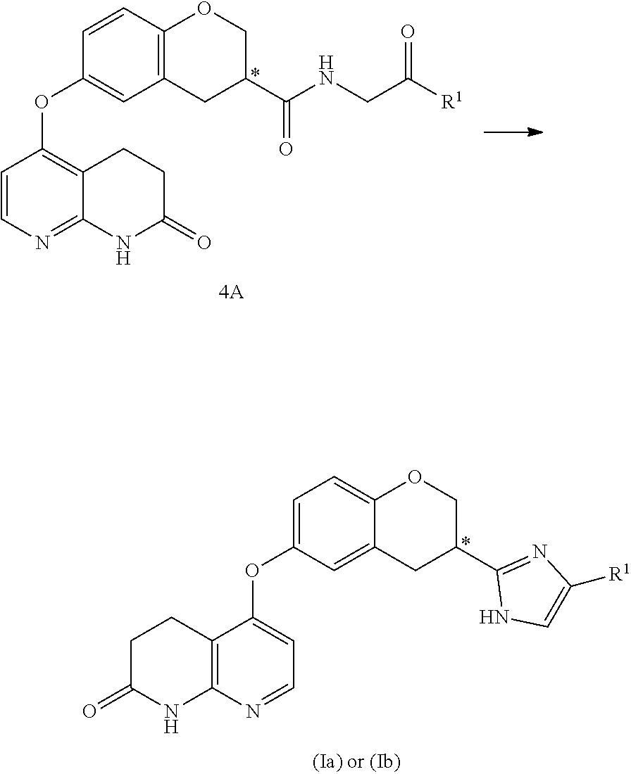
C12=C(OCC(C(NCC([R1])=O)=O)C1)C=CC(OC1=C3C(=NC=C1)NC(=O)CC3)=C2.C12=CC(OC3=CC=NC4=C3CCC(=O)N4)=CC=C1OCC(C1=NC([R1])=CN1)C2
